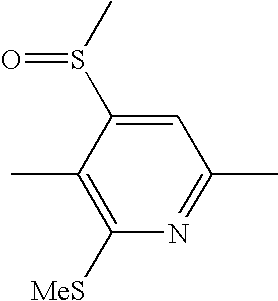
C1(C)=C([MeS])N=C(C)C=C1S(C)=O
